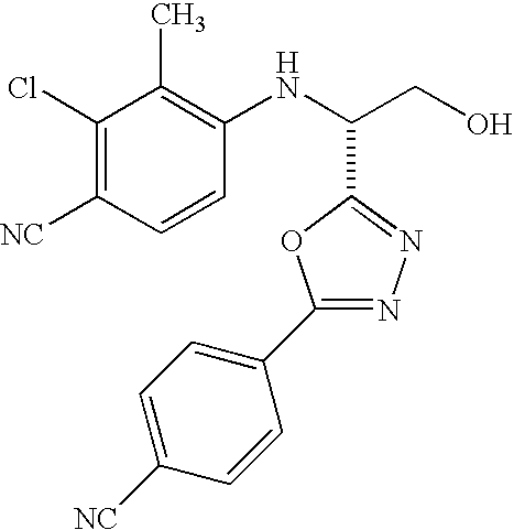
C1(Cl)=C([NC])C=CC(NC(CO)C2=NN=C(C3=CC=C([NC])C=C3)O2)=C1C
